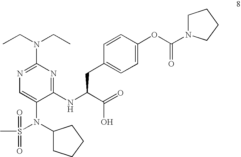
N1=C(N(CC)CC)N=C(NC(C(=O)O)CC2=CC=C(OC(=O)N3CCCC3)C=C2)C(N(C2CCCC2)S(C)(=O)=O)=C1
